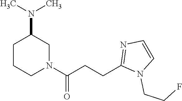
N1(C(CCC2=NC=CN2CCF)=O)CC(N(C)C)CCC1
